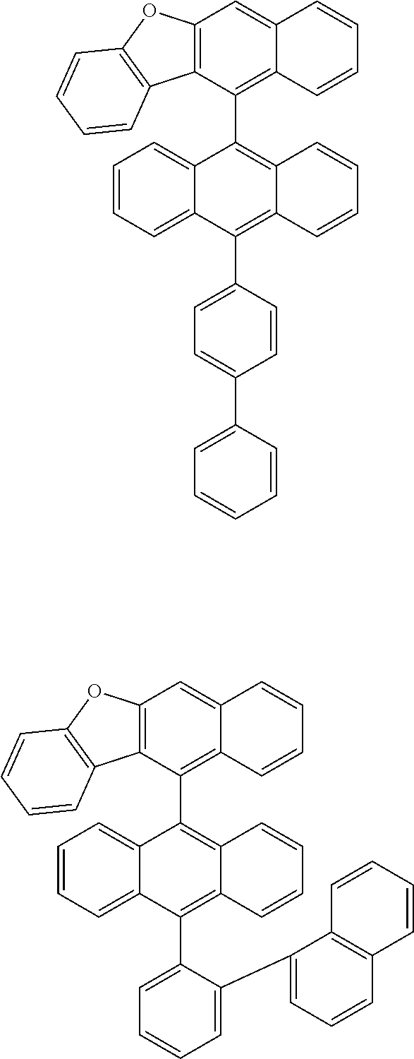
C1=CC=C2C(=C1)C(C1=C3C(=CC4=C1C1=C(O4)C=CC=C1)C=CC=C3)=C1C(=C2C2=CC=CC=C2C2=CC=CC3=C2C=CC=C3)C=CC=C1.C1=CC=C2C(=C1)C(C1=C3C(=CC4=C1C1=C(O4)C=CC=C1)C=CC=C3)=C1C(=C2C2=CC=C(C3=CC=CC=C3)C=C2)C=CC=C1
